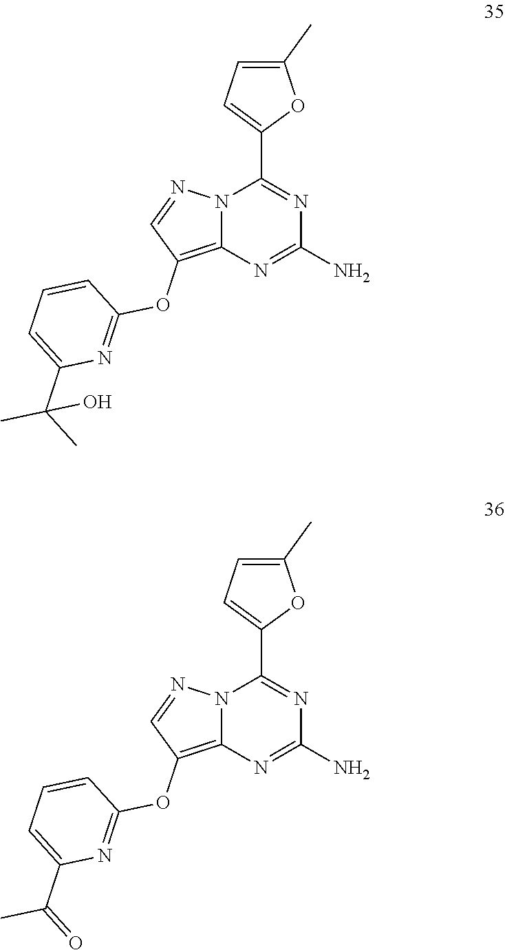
C1(N)=NC2=C(OC3=NC(C(C)(C)O)=CC=C3)C=NN2C(C2=CC=C(C)O2)=N1.C1(N)=NC2=C(OC3=NC(C(C)=O)=CC=C3)C=NN2C(C2=CC=C(C)O2)=N1
